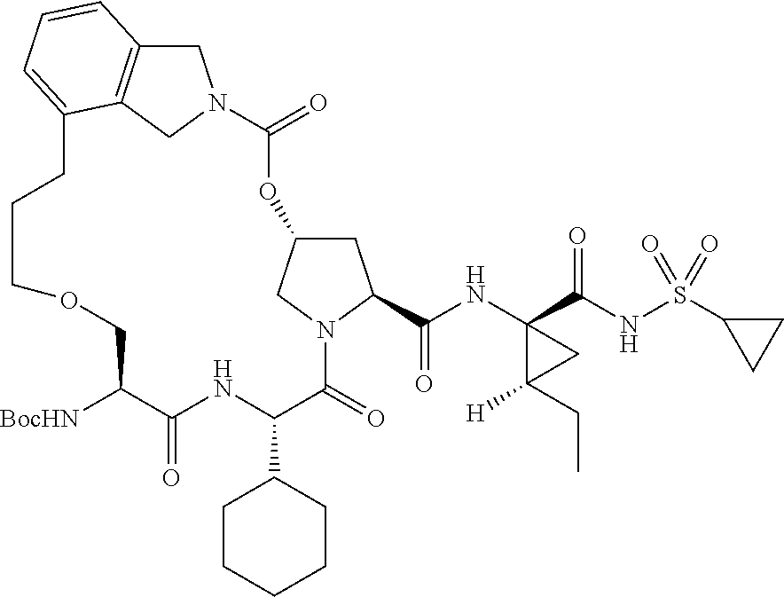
C1C2=C3CN1C(=O)OC1CC(C(=O)NC4(C(=O)NS(C5CC5)(=O)=O)C(CC)([H])C4)N(C(=O)C(C4CCCCC4)NC(=O)C([BocHN])COCCCC3=CC=C2)C1
